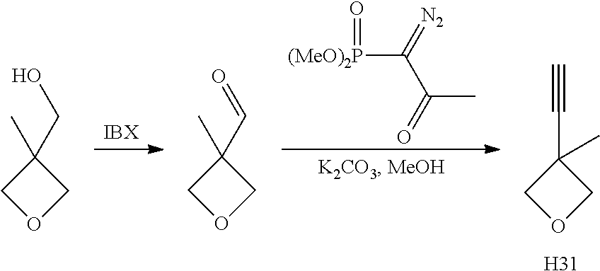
O=[(MeO)2P]C(=[N2])C(C)=O.C1(C#C)(C)COC1.[H31].C1(C)(CO)COC1.C1(C)(C=O)COC1
